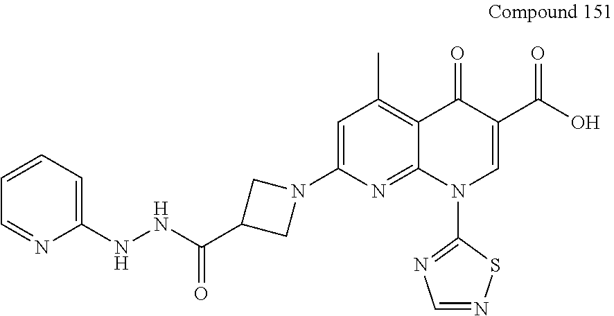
C1=C(N2CC(C(NNC3=CC=CC=N3)=O)C2)N=C2C(=C1C)C(=O)C(C(O)=O)=CN2C1=NC=NS1
